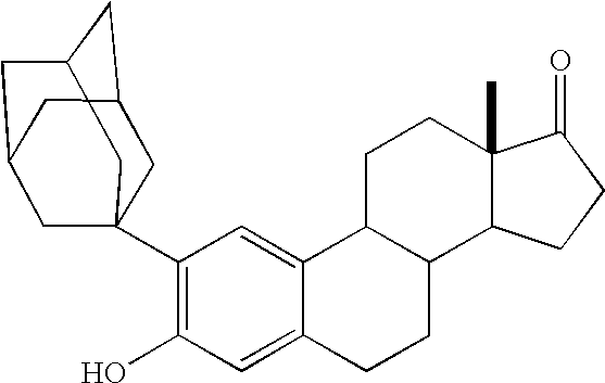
C1(C23CC4CC(CC(C2)C4)C3)=C(O)C=C2C(=C1)C1C(CC2)C2C(C)(CC1)C(=O)CC2
